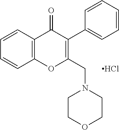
C1=CC2=C(C=C1)OC(CN1CCOCC1)=C(C1=CC=CC=C1)C2=O.Cl
